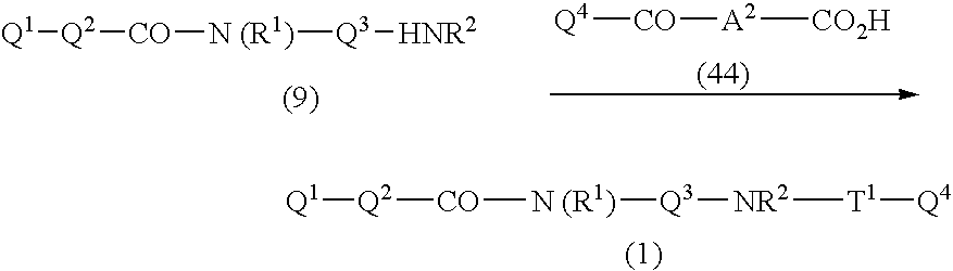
[Q4][CO][A2][CO2H].[Q2]([CO][N (R1)][Q3][HNR2])[Q1].[Q2]([CO][N (R1)][Q3][NR2][T1][Q4])[Q1]
